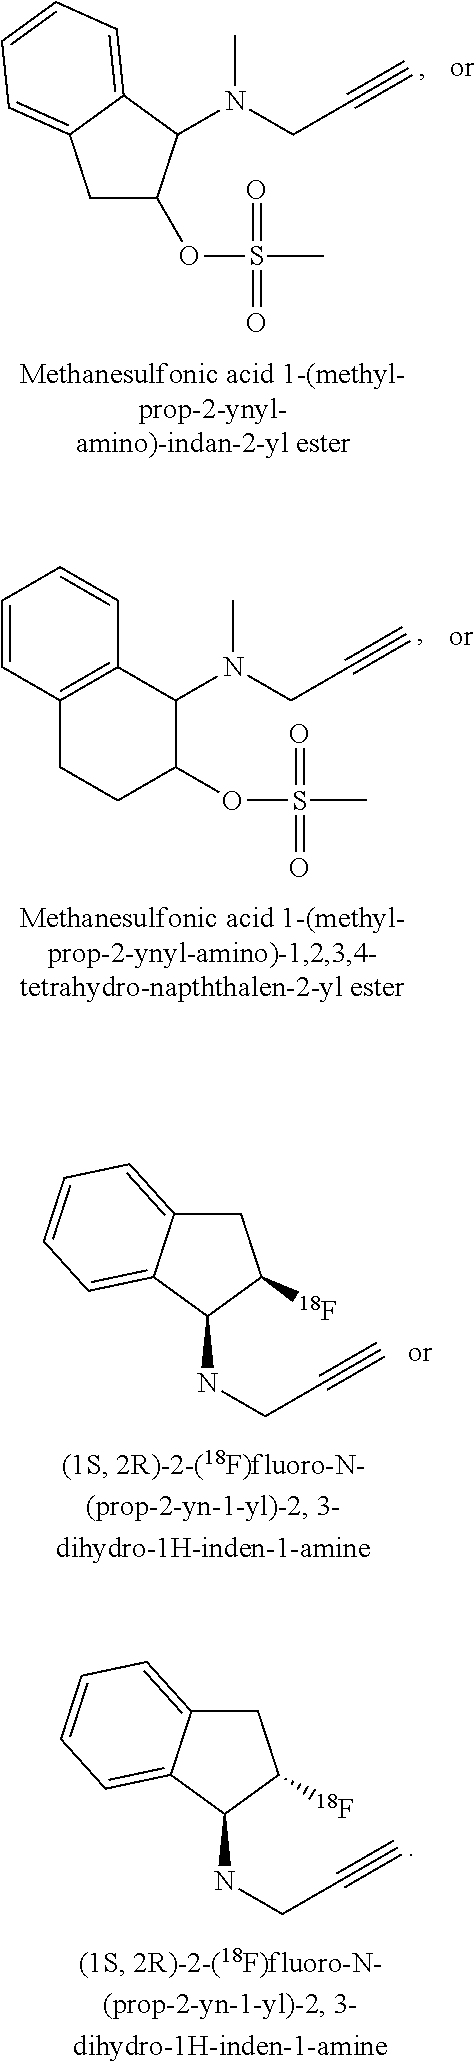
C1C(OS(C)(=O)=O)C(N(CC#C)C)C2=CC=CC=C12.C1(N(CC#C)C)C2=C(CCC1OS(C)(=O)=O)C=CC=C2.C1C2=CC=CC=C2C(NCC#C)C1[18F].C1C2=CC=CC=C2C(NCC#C)C1[18F]
